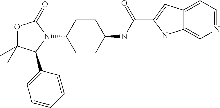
O1C(C)(C)C(C2=CC=CC=C2)N(C2CCC(NC(C3=CC4=CC=NC=C4N3)=O)CC2)C1=O
